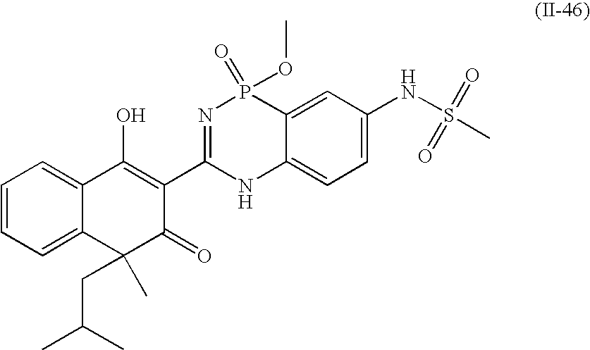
C1=CC=C2C(=C1)C(O)=C(C1=NP(=O)(OC)C3=CC(NS(C)(=O)=O)=CC=C3N1)C(=O)C2(CC(C)C)C
